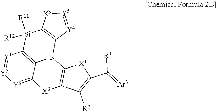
C12=[Y3][Y2]=[Y1]C3=C1N(C1=C([Si]3([R11])[R12])[X3][Y5]=[Y4]1)C1=C([X2]2)C([R2])=C(C([R1])=[Ar3])[X1]1
